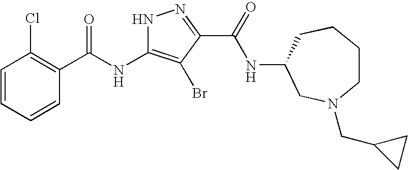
C1=CC=CC(C(NC2=C(Br)C(C(=O)NC3CN(CC4CC4)CCCC3)=NN2)=O)=C1Cl
